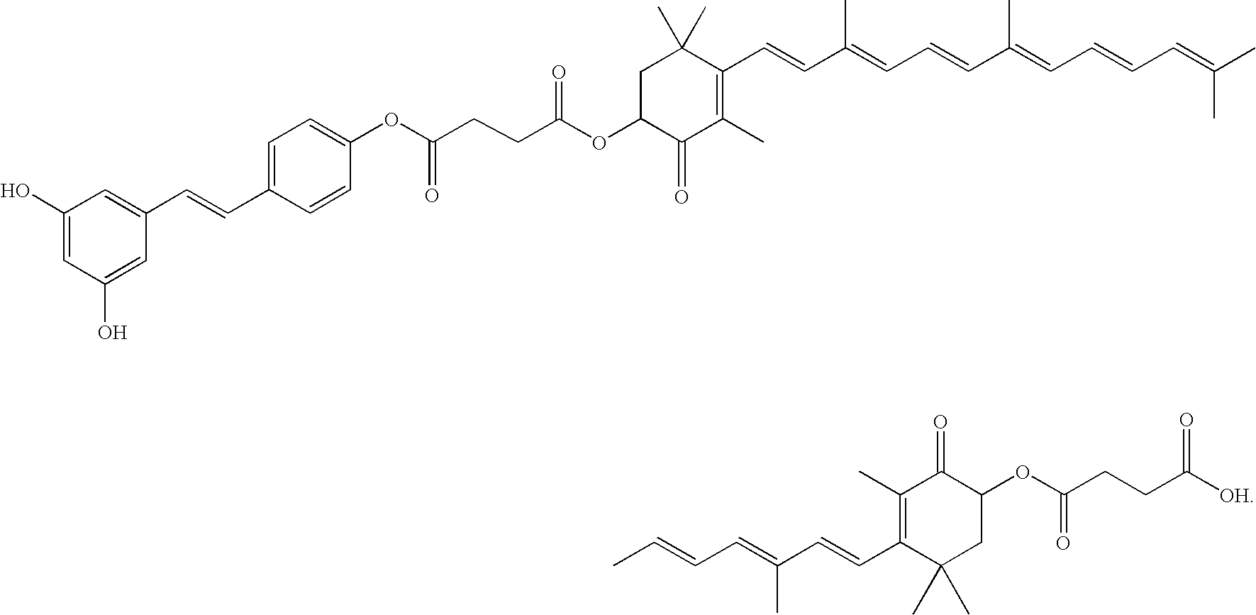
C1C(OC(CCC(=O)OC2=CC=C(C=CC3=CC(O)=CC(O)=C3)C=C2)=O)C(=O)C(C)=C(C=CC(=CC=CC(C)=CC=CC=C(C)C)C)C1(C)C.CC=CC=C(C=CC1=C(C)C(=O)C(OC(=O)CCC([OH])=O)CC1(C)C)C
